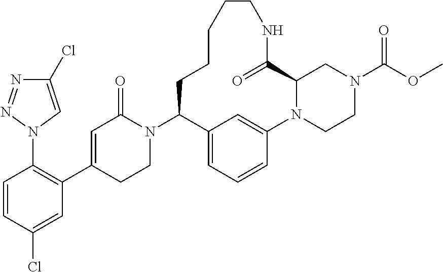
N1(C2C3=CC=CC(=C3)N3C(C(=O)NCCCCC2)CN(C(OC)=O)CC3)C(=O)C=C(C2=C(N3C=C(Cl)N=N3)C=CC(Cl)=C2)CC1
